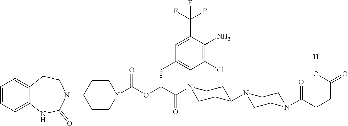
C1=CC=C2C(=C1)CCN(C1CCN(C(OC(CC3=CC(Cl)=C(N)C(C(F)(F)F)=C3)C(=O)N3CCC(N4CCN(C(CCC(O[H])=O)=O)CC4)CC3)=O)CC1)C(=O)N2
